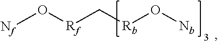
[Nf]O[Rf]C[Rb]O[Nb]
